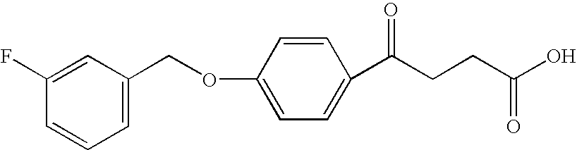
C1(F)=CC(COC2=CC=C(C(CCC(=O)O)=O)C=C2)=CC=C1
